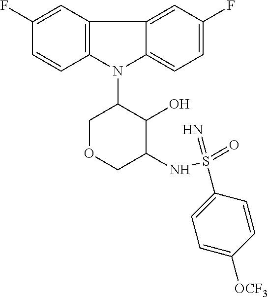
N1(C2COCC(NS(=O)(=N)C3=CC=C([OCF3])C=C3)C2O)C2=C(C3=CC(F)=CC=C13)C=C(F)C=C2
